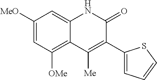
C1([MeO])=CC([OMe])=C2C(=C1)NC(=O)C(C1=CC=CS1)=C2[Me]
